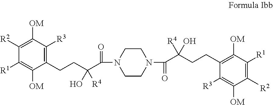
C1(CCC(C(=O)N2CCN(C(=O)C(CCC3=C([OM])C([R1])=C([R2])C([OM])=C3[R3])([R4])O)CC2)(O)[R4])=C([R3])C([OM])=C([R2])C([R1])=C1[OM]
